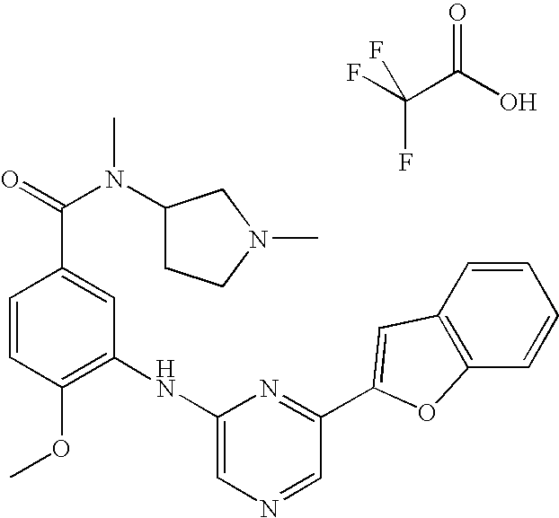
FC(C(O)=O)(F)F.C1=C(C(=O)N(C2CCN(C)C2)C)C=CC(OC)=C1NC1=CN=CC(C2=CC3=C(C=CC=C3)O2)=N1
